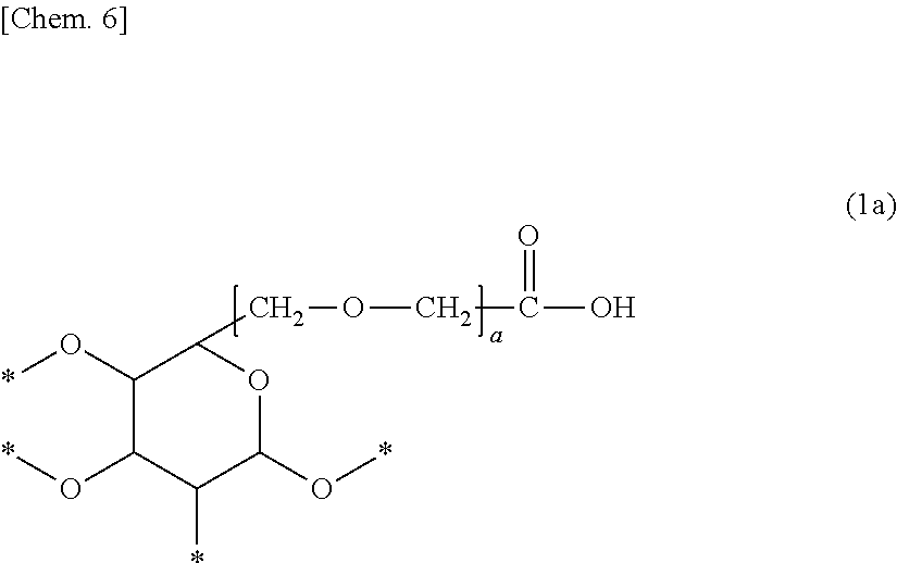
C1(O*)C(O*)C(*)C(O*)OC1COCC(O)=O
